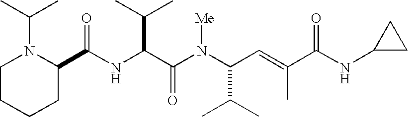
N(C(C(N(C(C(C)C)C=C(C)C(NC1CC1)=O)[Me])=O)C(C)C)C(C1N(C(C)C)CCCC1)=O
